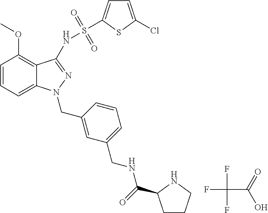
C(C(O)=O)(F)(F)F.C1=CC=C2C(=C1OC)C(NS(=O)(=O)C1=CC=C(Cl)S1)=NN2CC1=CC(CNC(=O)C2CCCN2)=CC=C1
